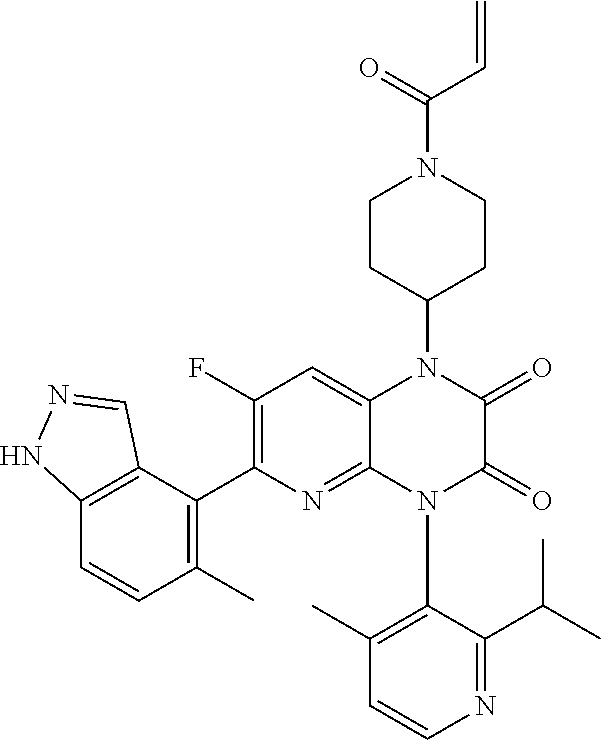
C1(F)=C(C2=C(C)C=CC3=C2C=NN3)N=C2C(=C1)N(C1CCN(C(=O)C=C)CC1)C(=O)C(=O)N2C1=C(C)C=CN=C1C(C)C
